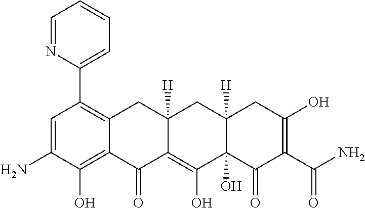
C1=C(N)C(O)=C2C(=C1C1=CC=CC=N1)CC1([H])C(=C(O)C3(O)C([H])(C1)CC(O)=C(C(N)=O)C3=O)C2=O
